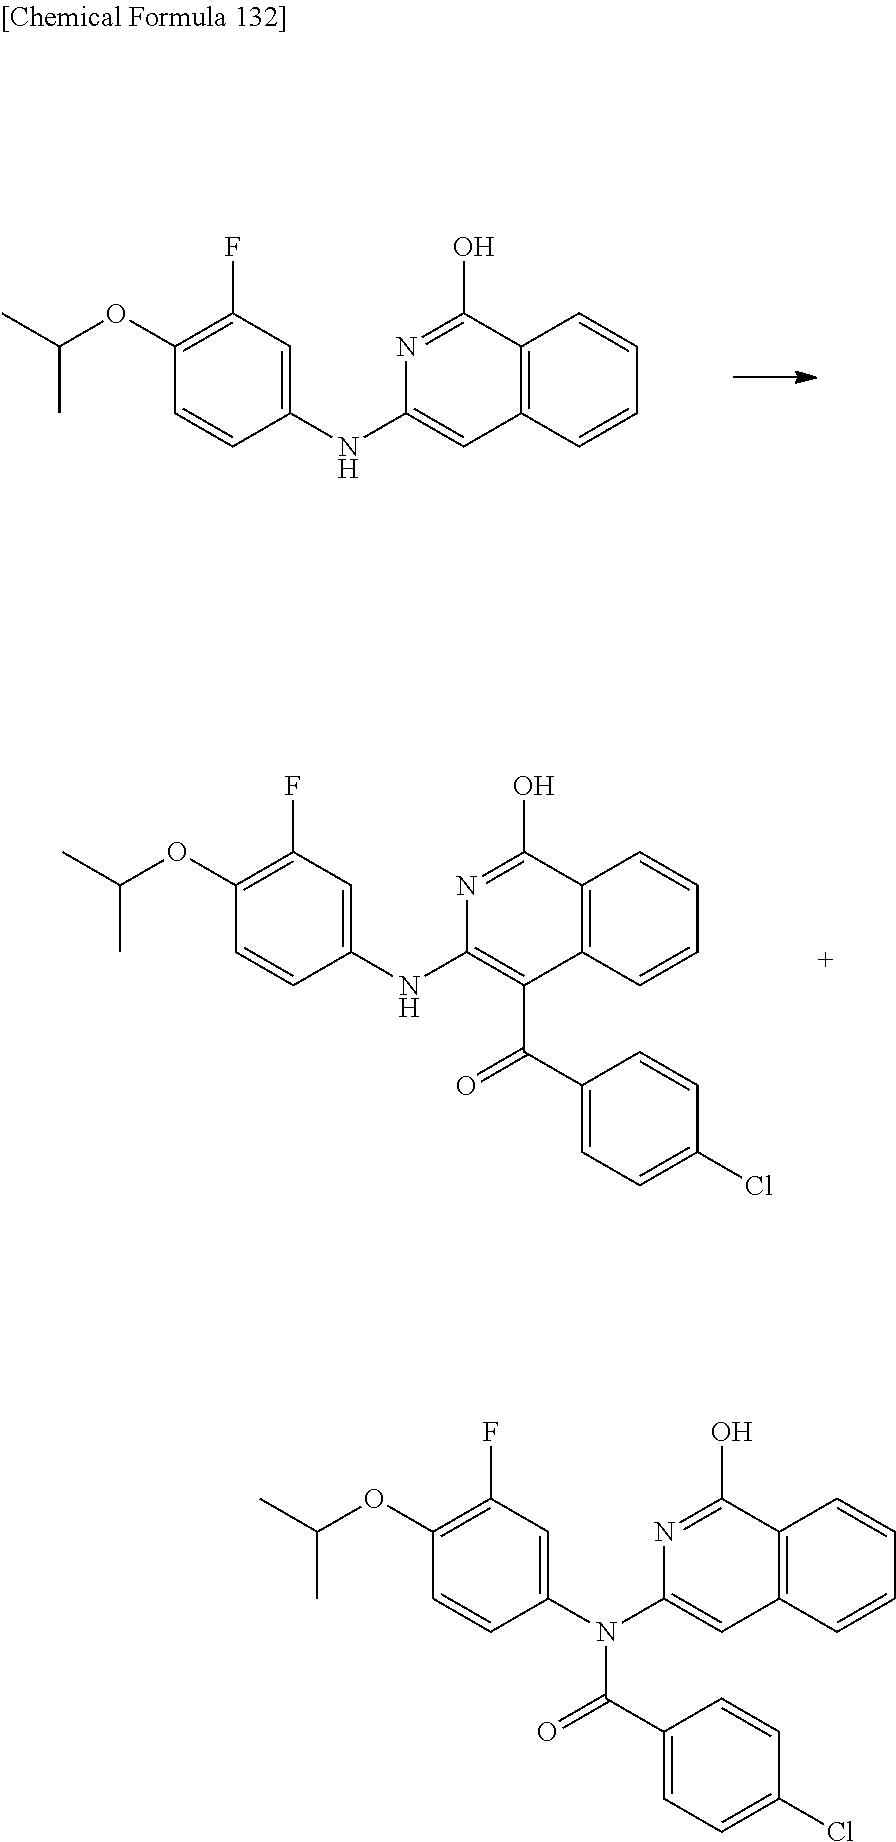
C1(OC(C)C)=C(F)C=C(NC2=CC3=C(C(O)=N2)C=CC=C3)C=C1.C1(OC(C)C)=C(F)C=C(NC2=C(C(C3=CC=C(Cl)C=C3)=O)C3=C(C(O)=N2)C=CC=C3)C=C1.C1(OC(C)C)=C(F)C=C(N(C2=CC3=C(C(O)=N2)C=CC=C3)C(C2=CC=C(Cl)C=C2)=O)C=C1
